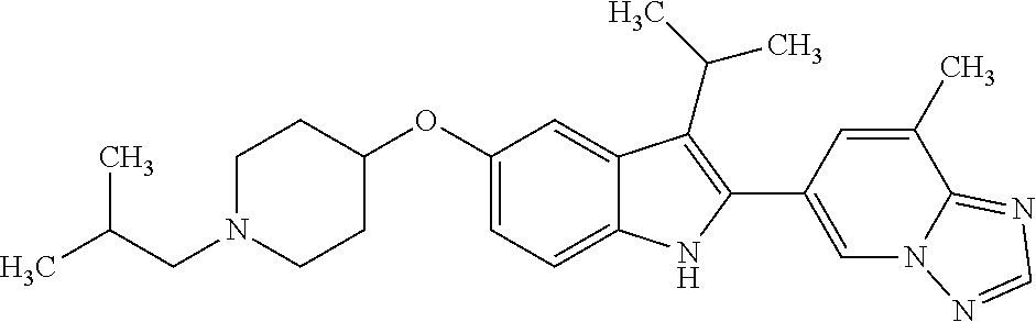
C1(OC2=CC=C3C(=C2)C(C(C)C)=C(C2=CN4C(=NC=N4)C(C)=C2)N3)CCN(CC(C)C)CC1
